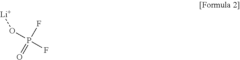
P(F)(=O)(O[Li])F
